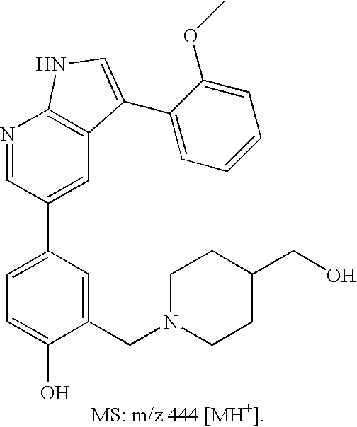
C1=C(C2=CC3=C(N=C2)NC=C3C2=CC=CC=C2OC)C=C(CN2CCC(CO)CC2)C(O)=C1
